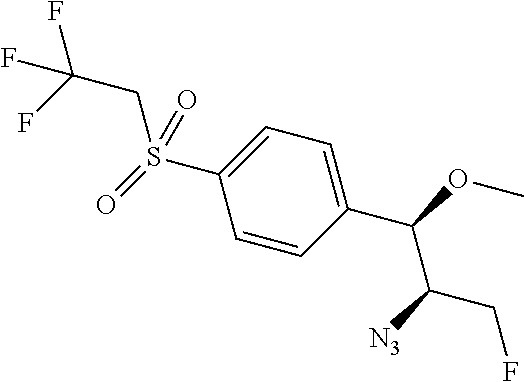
S(C1=CC=C(C(OC)C([N3])CF)C=C1)(=O)(CC(F)(F)F)=O
